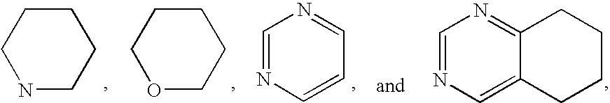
N1CCCCC1.O1CCCCC1.C1=NC=CC=N1.C1=NC=C2C(=N1)CCCC2
